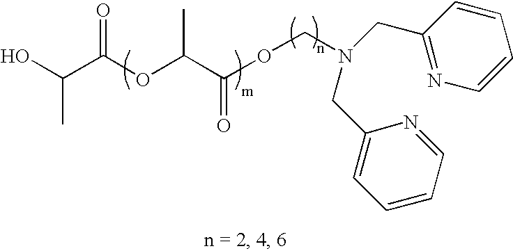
OC(C(=O)OC(C)C(=O)OCN(CC1=NC=CC=C1)CC1=CC=CC=N1)C
